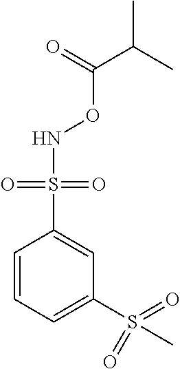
N(OC(=O)C(C)C)S(C1=CC(S(C)(=O)=O)=CC=C1)(=O)=O
